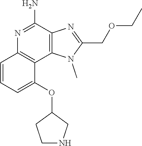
C1(OC2CCNC2)=CC=CC2=C1C1=C(C(N)=N2)N=C(COCC)N1C
